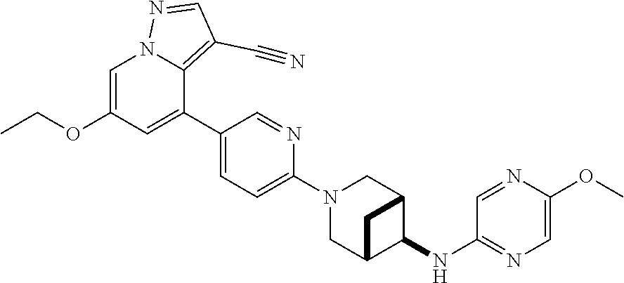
C1=C(OCC)C=C(C2=CC=C(N3CC4C(NC5=NC=C(OC)N=C5)C(C3)C4)N=C2)C2=C(C#N)C=NN12
